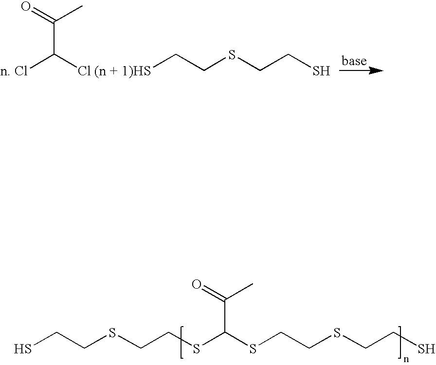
[n. Cl]C([Cl (n + 1)HS]CCSCCS)C(=O)C.SCCSCCSC(C(C)=O)SCCSCCS
